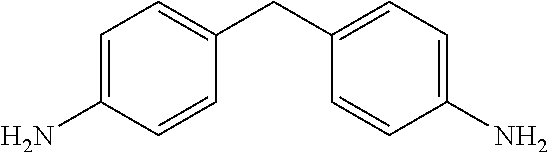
C1=C(N)C=CC(CC2=CC=C(N)C=C2)=C1
